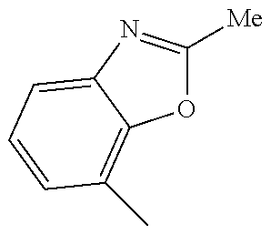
O1C([Me])=NC2=CC=CC(C)=C12
